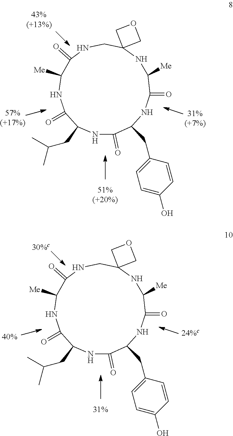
N1C(=O)C(CC2=CC=C(O)C=C2)NC(=O)C([Me])NC2(CNC(=O)C([Me])NC(=O)C1CC(C)C)COC2.N1C(=O)C(CC2=CC=C(O)C=C2)NC(=O)C([Me])NC2(CNC(=O)C([Me])NC(=O)C1CC(C)C)COC2
